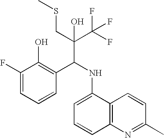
C1(F)=CC=CC(C(NC2=CC=CC3=C2C=CC(C)=N3)C(C(F)(F)F)(CSC)O)=C1O
